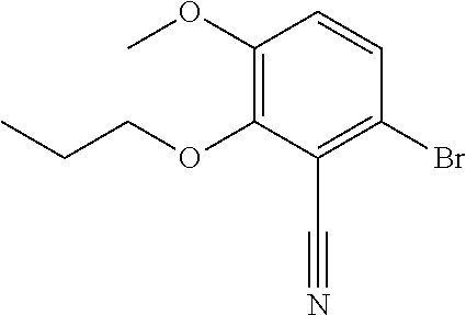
C1(OC)=C(OCCC)C(C#N)=C(Br)C=C1
